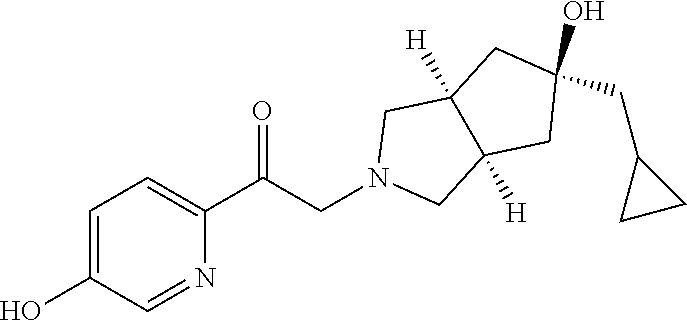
C1=C(O)C=NC(C(CN2CC3([H])C([H])(C2)CC(CC2CC2)(O)C3)=O)=C1
